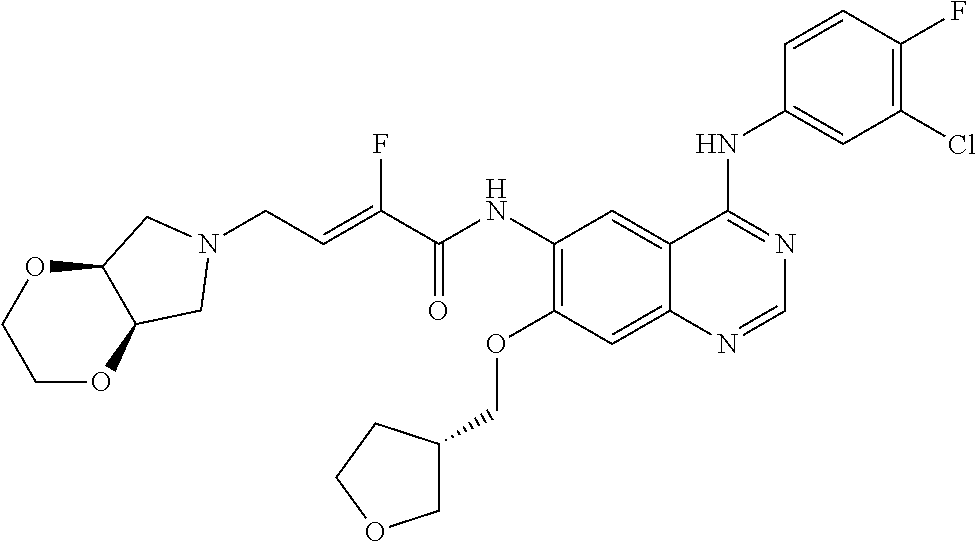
C(NC1=C(OCC2COCC2)C=C2C(=C1)C(NC1=CC(Cl)=C(F)C=C1)=NC=N2)(=O)C(=CCN1CC2OCCOC2C1)F
